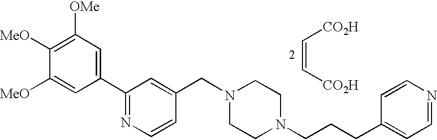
C1(C2=NC=CC(CN3CCN(CCCC4=CC=NC=C4)CC3)=C2)=CC([OMe])=C([MeO])C([MeO])=C1.C(=C[CO2H])[CO2H]
